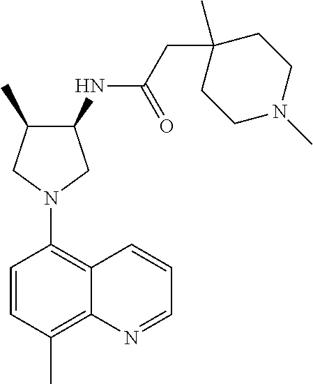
C1(NC(CC2(C)CCN(C)CC2)=O)C(C)CN(C2=C3C(=C(C)C=C2)N=CC=C3)C1
